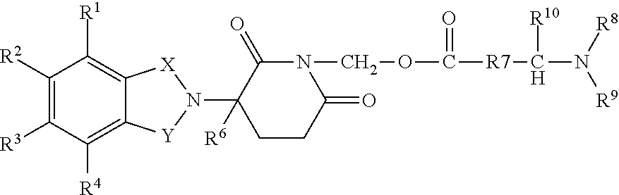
C1([R2])=C([R3])C([R4])=C2C(=C1[R1])[X]N(C1([R6])CCC(=O)N(COC(=O)[R7]C(N([R9])[R8])[R10])C1=O)[Y]2
